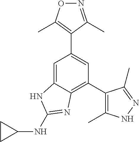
C1(C2=C(C)NN=C2C)=C2C(=CC(C3=C(C)ON=C3C)=C1)NC(NC1CC1)=N2
